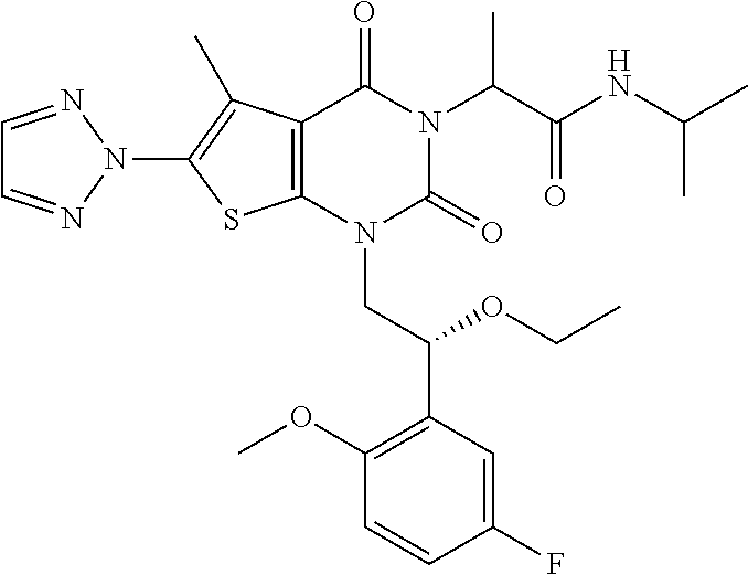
C12=C(N(CC(C3=C(OC)C=CC(F)=C3)OCC)C(=O)N(C(C(NC(C)C)=O)C)C1=O)SC(N1N=CC=N1)=C2C
